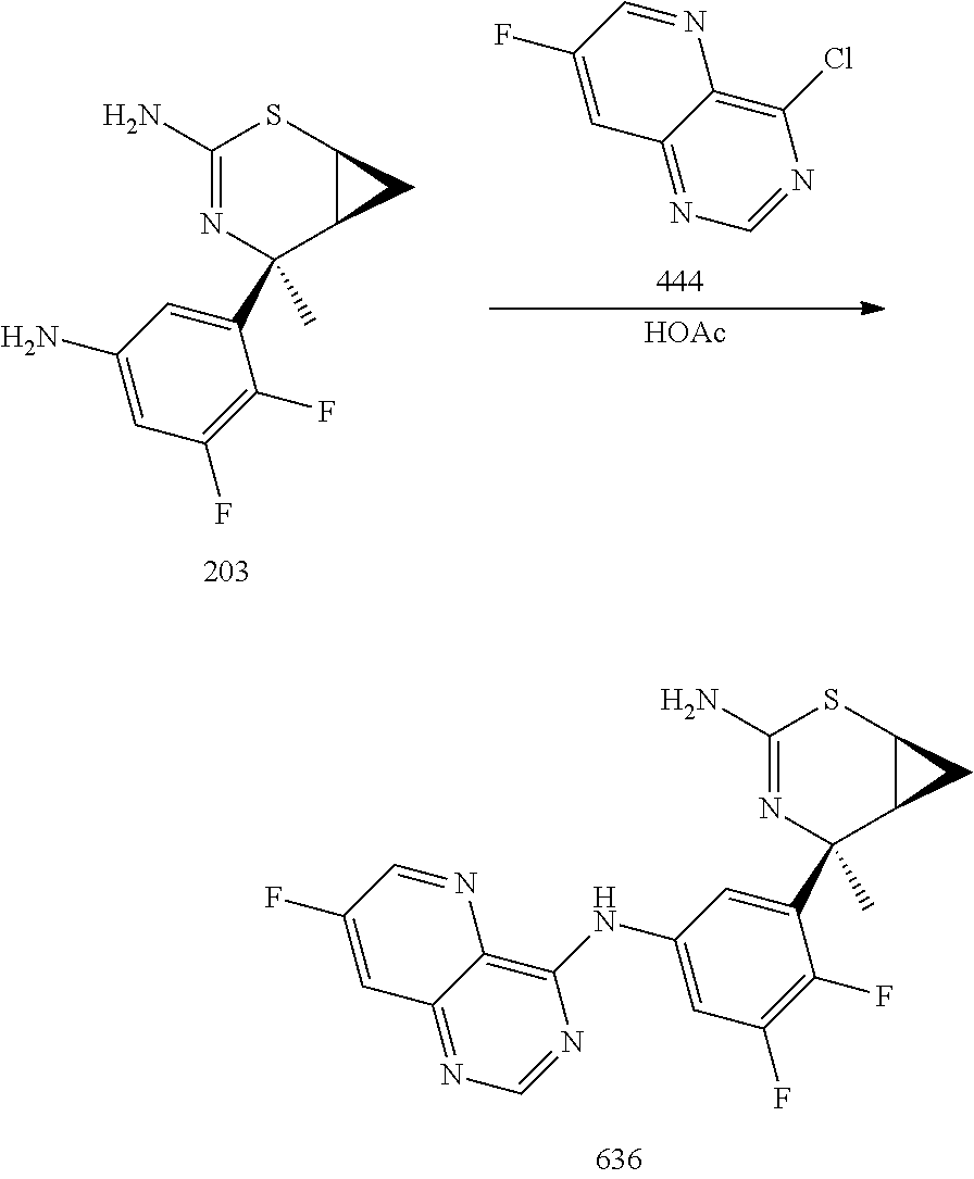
C1=NC(Cl)=C2N=CC(F)=CC2=N1.[HOAc].C1(N)=NC(C2=CC(N)=CC(F)=C2F)(C)C2C(S1)C2.C1(N)=NC(C2=CC(NC3=C4C(=NC=N3)C=C(F)C=N4)=CC(F)=C2F)(C)C2C(S1)C2
